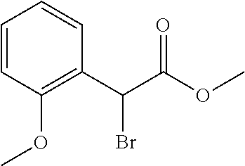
C1=CC(OC)=C(C(C(OC)=O)Br)C=C1
